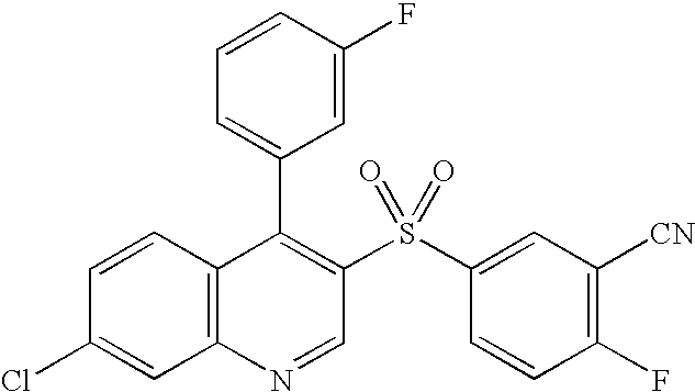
C12=C(C=CC(Cl)=C1)C(C1=CC=CC(F)=C1)=C(S(C1=CC([CN])=C(F)C=C1)(=O)=O)C=N2
